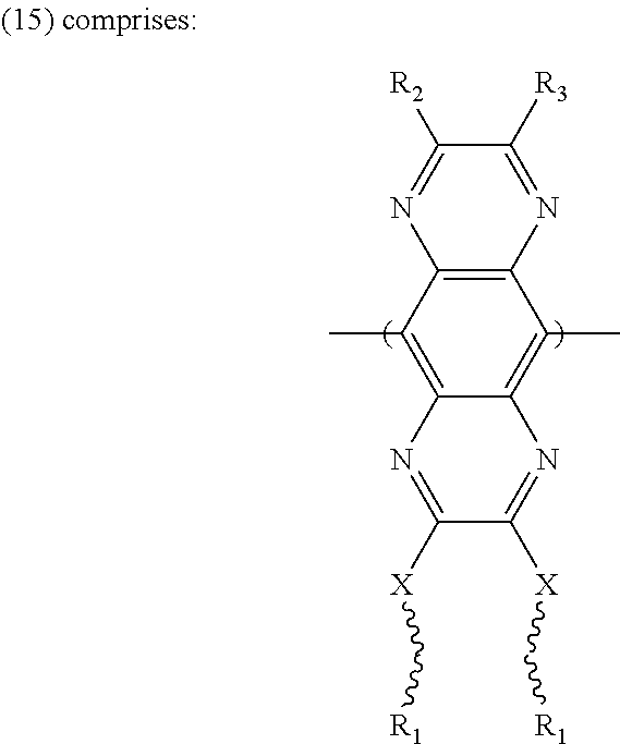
C12=C(C(C)=C3C(=C1C)N=C([X]C[R1])C([X]C[R1])=N3)N=C([R2])C([R3])=N2
